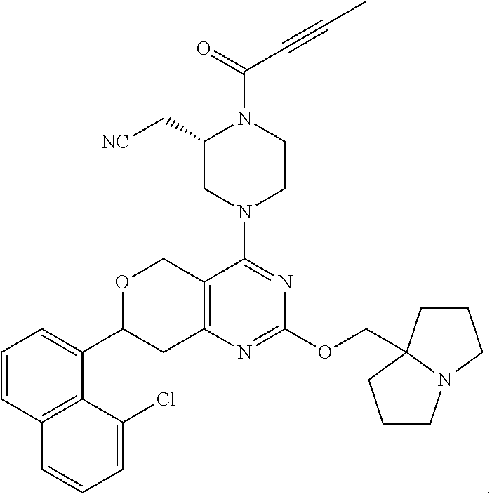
C1(OCC23CCCN2CCC3)=NC2=C(COC(C3=CC=CC4=C3C(Cl)=CC=C4)C2)C(N2CC(C[NC])N(C(C#CC)=O)CC2)=N1
